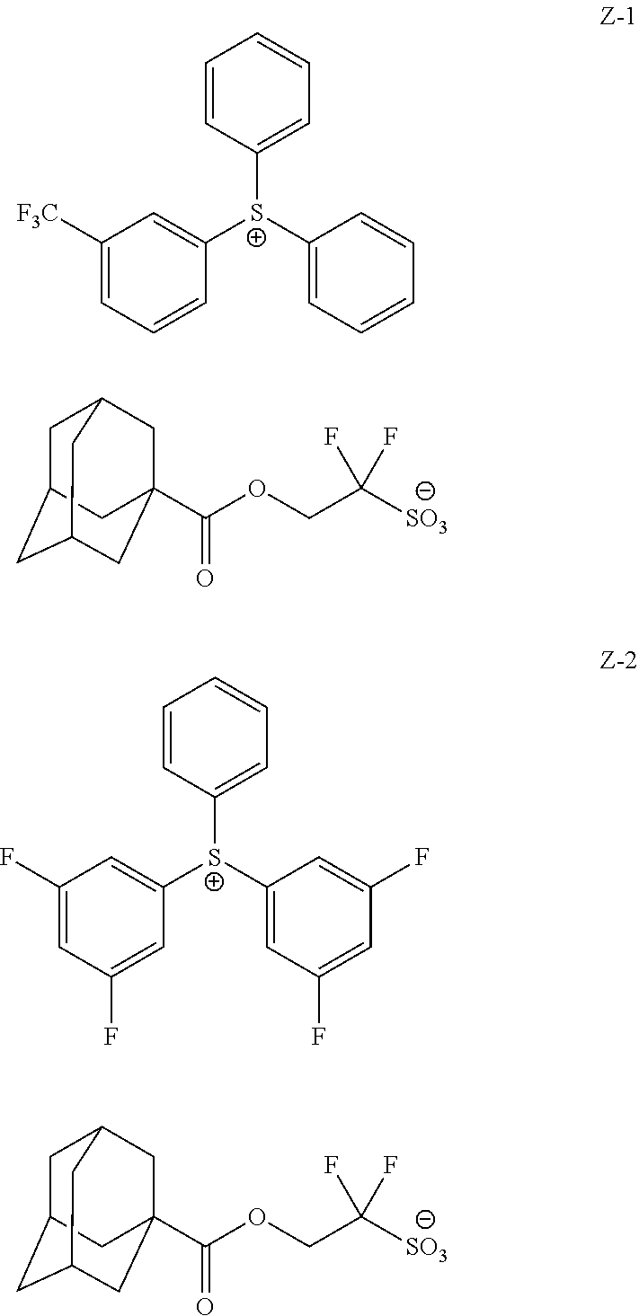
C1=CC([S+](C2=CC=CC=C2)C2=CC([F3C])=CC=C2)=CC=C1.C1C2CC3CC(C(OCC([SO3])(F)F)=O)(CC1C3)C2.C1=CC([S+](C2=CC(F)=CC(F)=C2)C2=CC(F)=CC(F)=C2)=CC=C1.C1C2CC3CC(C(OCC([SO3])(F)F)=O)(CC1C3)C2
